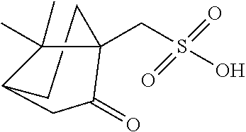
C12(CS(O)(=O)=O)C(C)(C)C(CC1=O)CC2
